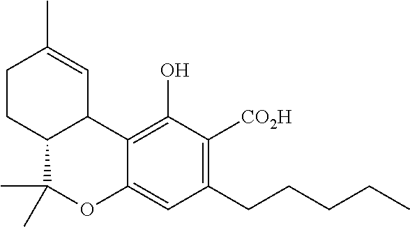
C1CC2C(C=C1C)C1=C(O)C([CO2H])=C(CCCCC)C=C1OC2(C)C
